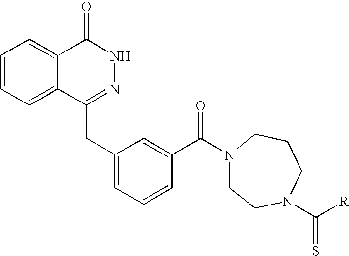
C1=CC=C2C(=C1)C(=O)NN=C2CC1=CC=CC(C(=O)N2CCN(C([R])=S)CCC2)=C1
